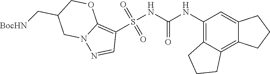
S(NC(NC1=C2C(=C3C(=C1)CCC3)CCC2)=O)(C1=C2N(N=C1)CC(C[BocHN])CO2)(=O)=O
